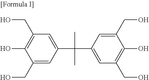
C1(CO)=CC(C(C2=CC(CO)=C(O)C(CO)=C2)(C)C)=CC(CO)=C1O
